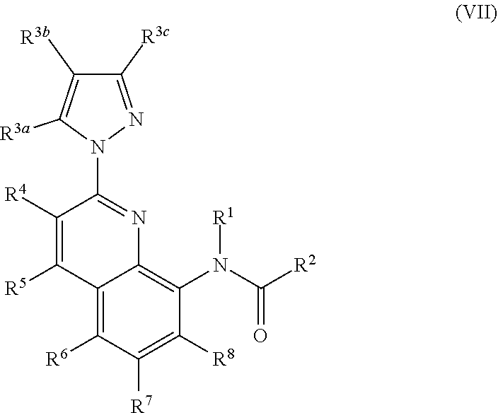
C12=C([R6])C([R7])=C([R8])C(N(C([R2])=O)[R1])=C1N=C(N1N=C([R3c])C([R3b])=C1[R3a])C([R4])=C2[R5]
